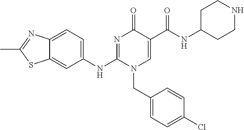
C1(NC2=NC(=O)C(C(NC3CCNCC3)=O)=CN2CC2=CC=C(Cl)C=C2)=CC=C2C(=C1)SC(C)=N2
